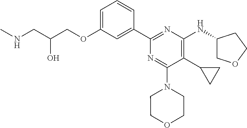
C1=C(OCC(CNC)O)C=C(C2=NC(NC3COCC3)=C(C3CC3)C(N3CCOCC3)=N2)C=C1
